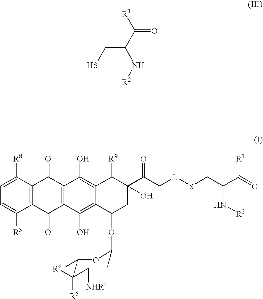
C1=C([R3])C2=C(C([R8])=C1)C(=O)C1=C(C2=O)C(O)=C2C(=C1O)C([R9])C(C(C[L]SCC(C(=O)[R1])N[R2])=O)(O)CC2OC1CC([NHR4])C([R5])([R6])C(C)O1.C(C(C([R1])=O)N[R2])S
